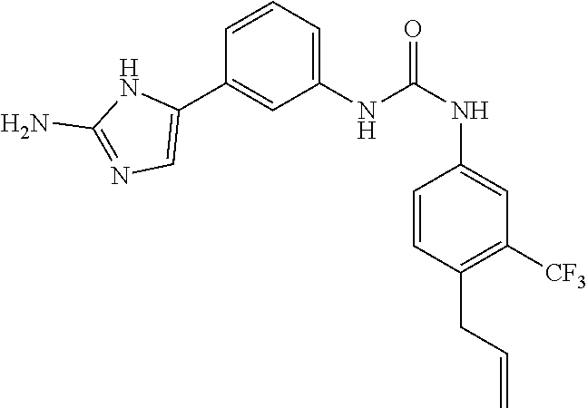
C1(NC(NC2=CC([CF3])=C(CC=C)C=C2)=O)=CC=CC(C2=CN=C(N)N2)=C1
